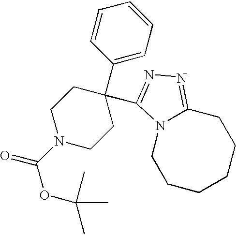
C1=CC(C2(C3=NN=C4CCCCCCN43)CCN(C(=O)OC(C)(C)C)CC2)=CC=C1
